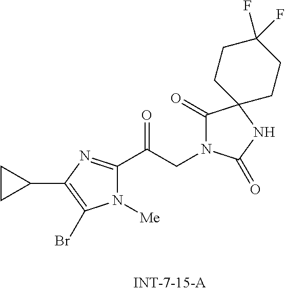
N1([Me])C(C(CN2C(=O)C3(NC2=O)CCC(F)(F)CC3)=O)=NC(C2CC2)=C1Br
